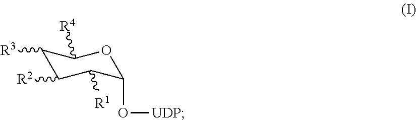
C1([R3])C([R2])C([R1])C(O[UDP])OC1[R4]
